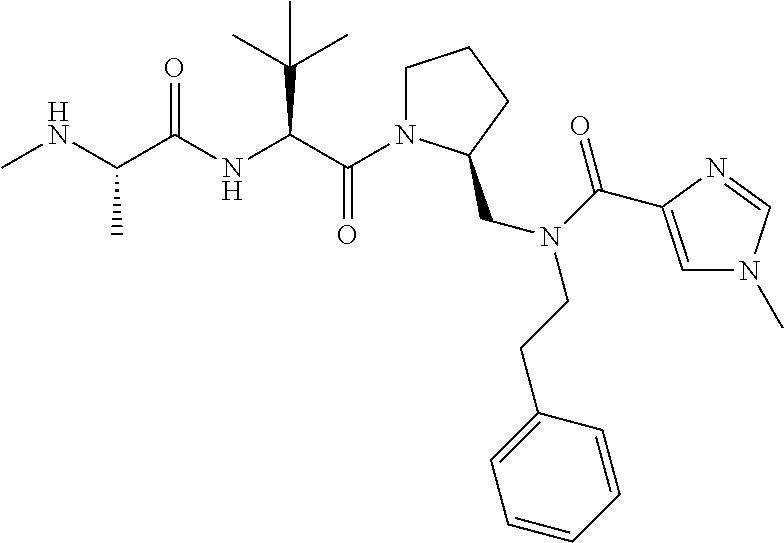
CNC(C(NC(C(=O)N1CCCC1CN(C(=O)C1=CN(C)C=N1)CCC1=CC=CC=C1)C(C)(C)C)=O)C
